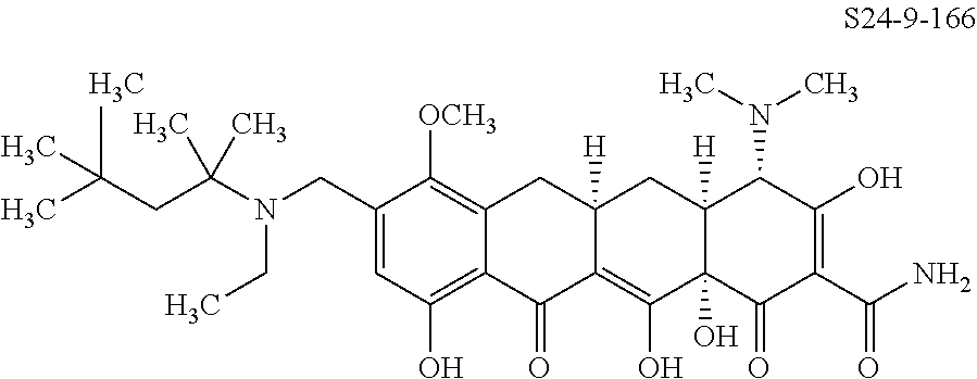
N(CC1=CC(O)=C2C(=C1[OCH3])CC1([H])C(=C(O)C3(O)C([H])(C1)C(N(C)C)C(O)=C(C(N)=O)C3=O)C2=O)(C(CC(C)(C)C)(C)C)CC
